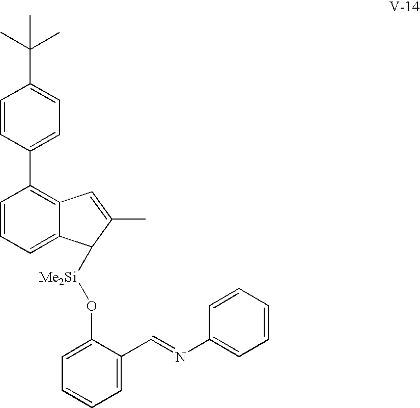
C1=CC(C2=C3C(=CC=C2)C([Me2Si]OC2=CC=CC=C2C=NC2=CC=CC=C2)C(C)=C3)=CC=C1C(C)(C)C
